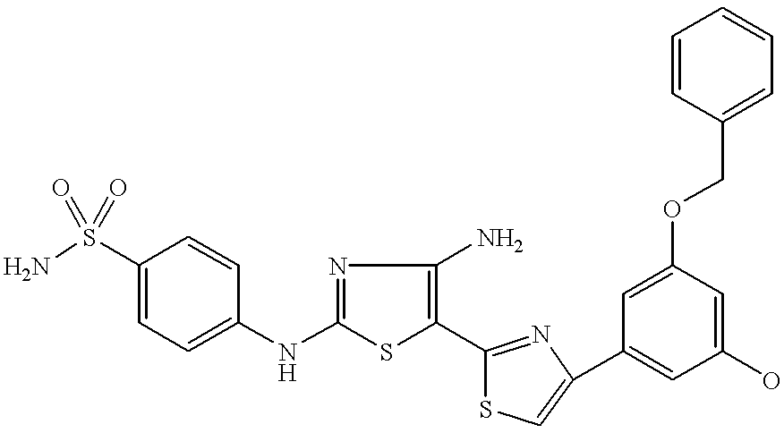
NS(C1=CC=C(NC2=NC(N)=C(C3=NC(C4=CC(O)=CC(OCC5=CC=CC=C5)=C4)=CS3)S2)C=C1)(=O)=O
